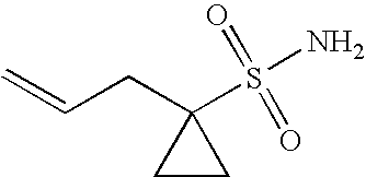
C=CCC1(S(=O)(=O)N)CC1
